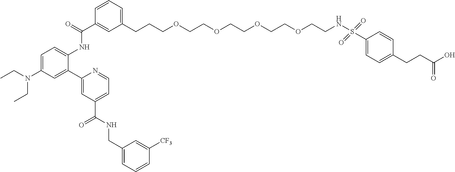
C1=C(N(CC)CC)C=C(C2=CC(C(=O)NCC3=CC=CC([CF3])=C3)=CC=N2)C(NC(=O)C2=CC(CCCOCCOCCOCCOCCNS(C3=CC=C(CCC(O)=O)C=C3)(=O)=O)=CC=C2)=C1
